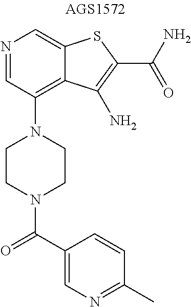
N1=CC(N2CCN(C(=O)C3=CN=C(C)C=C3)CC2)=C2C(=C1)SC(C(N)=O)=C2N
